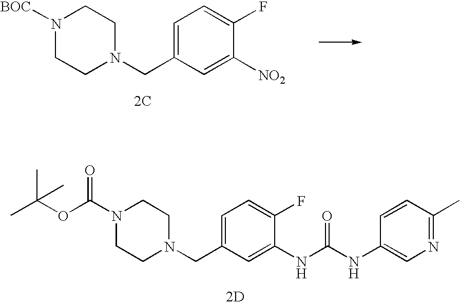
[2D].C1=C(CN2CCN(C(OC(C)(C)C)=O)CC2)C=C(NC(NC2=CN=C(C)C=C2)=O)C(F)=C1.C1=C(CN2CCN([BOC])CC2)C=C([NO2])C(F)=C1.[2C]
